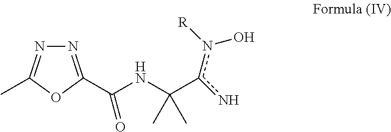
N1=C(C(NC(c(n)n(O)[R])(C)C)=O)OC(C)=N1
